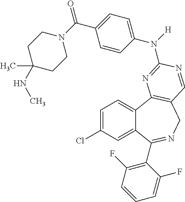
C1=C(Cl)C=C2C(=C1)C1=C(CN=C2C2=C(F)C=CC=C2F)C=NC(N(C2=CC=C(C(N3CCC(C)(NC)CC3)=O)C=C2)[H])=N1
